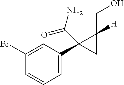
C1=C(C2(C(N)=O)C(CO)([H])C2)C=C(Br)C=C1
